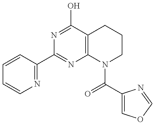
C1=CC(C2=NC3=C(C(O)=N2)CCCN3C(C2=COC=N2)=O)=NC=C1
